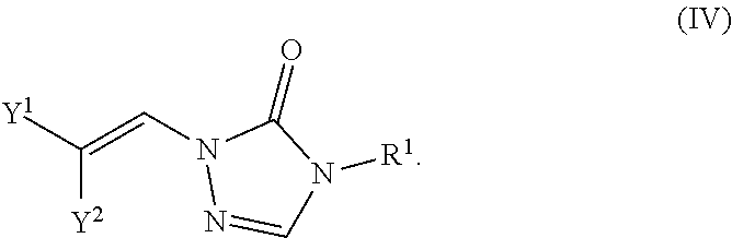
[Y1]C(=CN1N=CN([R1])C1=O)[Y2]
